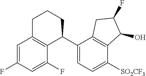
C1=C(F)C=C(F)C2=C1CCCC2C1=CC=C([SO2CF3])C2=C1CC(F)C2O
